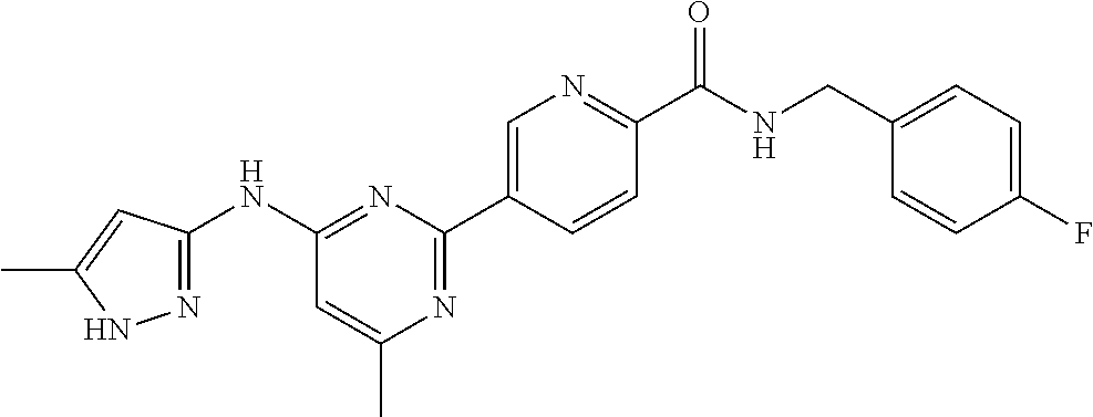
N1=C(C2=CN=C(C(NCC3=CC=C(F)C=C3)=O)C=C2)N=C(NC2=NNC(C)=C2)C=C1C
